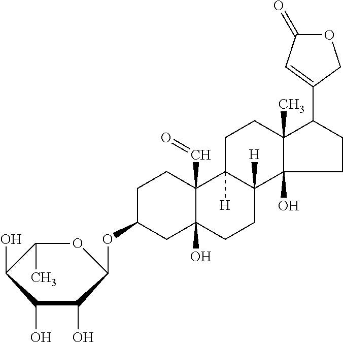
C1(C)OC(OC2CCC3(C=O)C(O)(C2)CCC2([H])C3([H])CCC3(C)C2(O)CCC3C2=CC(=O)OC2)C(O)C(O)C1O
